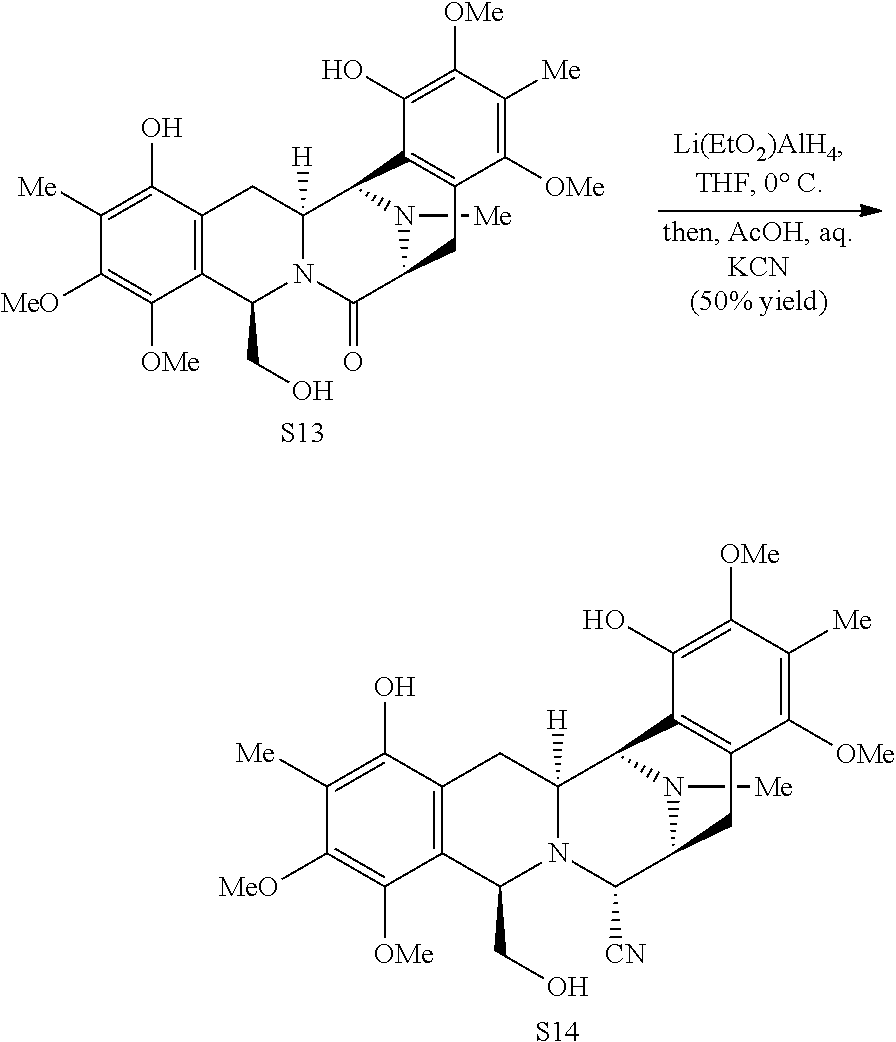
C1([Me])=C(O)C2=C(C([OMe])=C1[MeO])C(CO)N1C([H])(C2)C2N([Me])C(C1[CN])CC1=C2C(O)=C([OMe])C([Me])=C1[OMe].[S14].C1([Me])=C(O)C2=C(C([OMe])=C1[MeO])C(CO)N1C([H])(C2)C2N([Me])C(C1=O)CC1=C2C(O)=C([OMe])C([Me])=C1[OMe].[S13]
